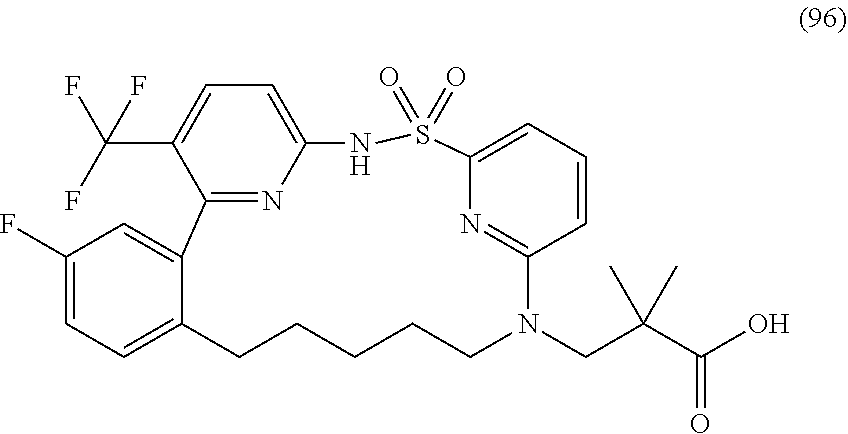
O=S1(=O)C2=CC=CC(=N2)N(CC(C(O)=O)(C)C)CCCCCC2=CC=C(F)C=C2C2=NC(=CC=C2C(F)(F)F)N1
